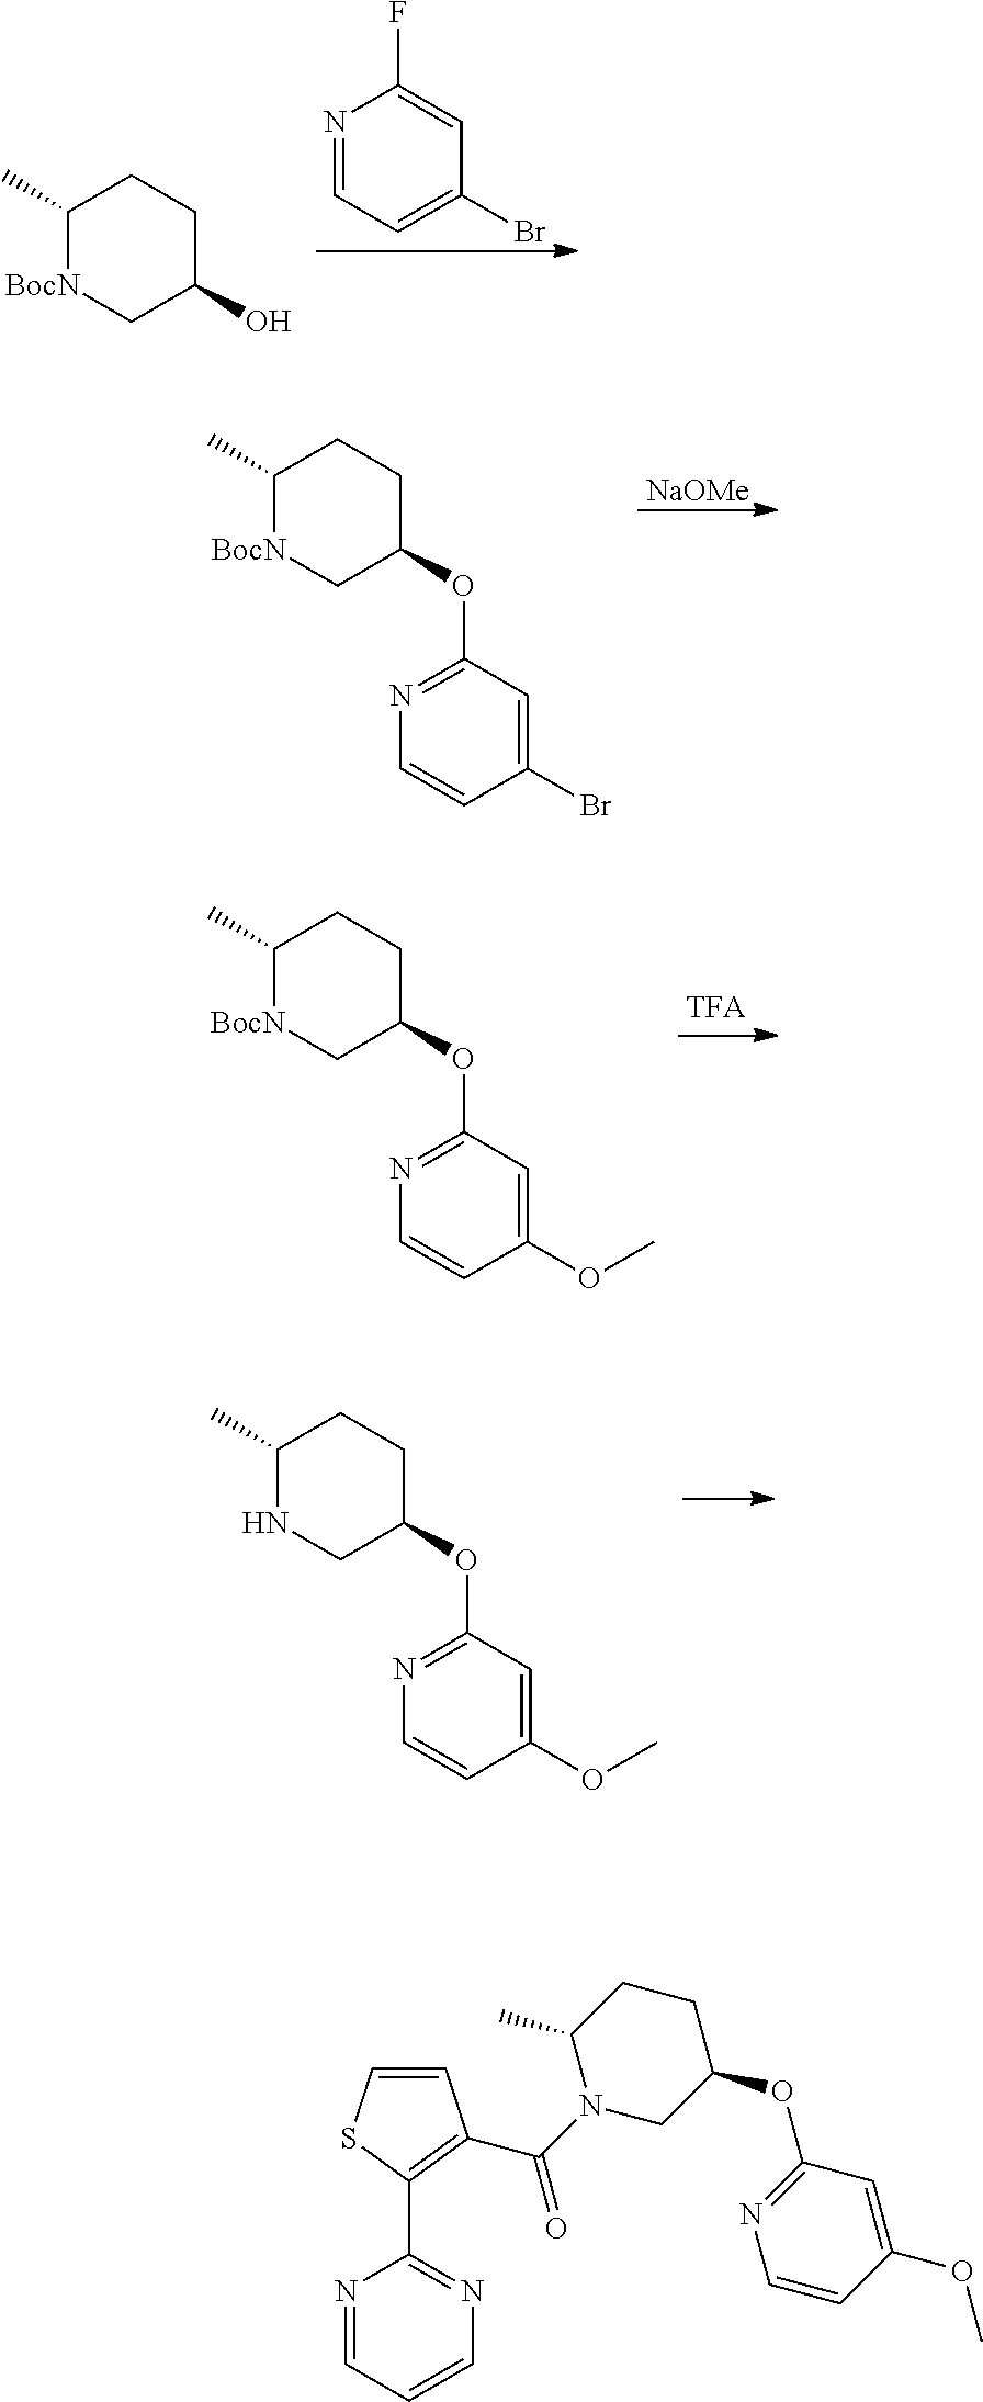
N1=CC=C(Br)C=C1F.C1(C)[BocN]CC(O)CC1.[NaOMe].C1(C)[BocN]CC(OC2=NC=CC(Br)=C2)CC1.C1(C)[BocN]CC(OC2=NC=CC(OC)=C2)CC1.C1(C)NCC(OC2=NC=CC(OC)=C2)CC1.C1C(C)N(C(=O)C2=C(C3=NC=CC=N3)SC=C2)CC(OC2=NC=CC(OC)=C2)C1
